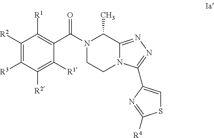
C1([R1])=C([R2])C([R3])=C([R2])C([R1])=C1C(N1CCN2C(=NN=C2C2=CSC([R4])=N2)C1C)=O
